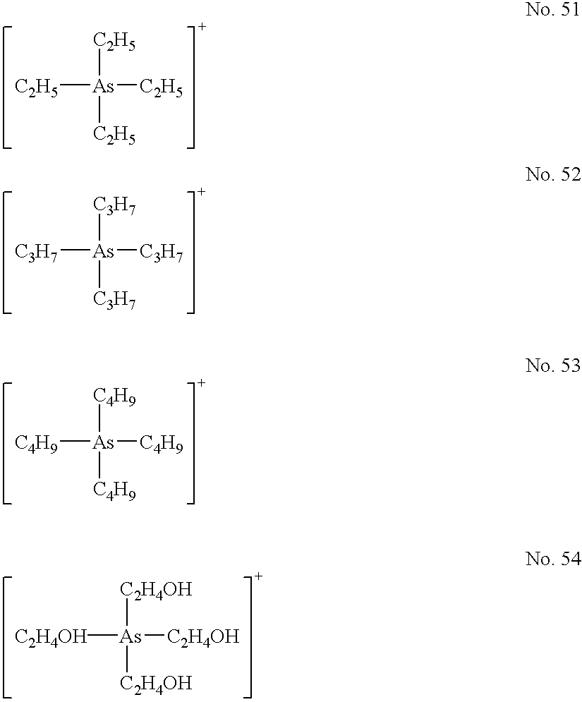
[C2H5][As]([C2H5])([C2H5])[C2H5].[C3H7][As]([C3H7])([C3H7])[C3H7].[C4H9][As]([C4H9])([C4H9])[C4H9].[C2H4OH][As]([C2H4OH])([C2H4OH])[C2H4OH]
